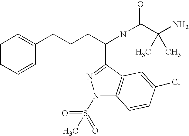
C(NC(=O)C(N)(C)C)(CCCC1=CC=CC=C1)C1=NN(S(=O)(=O)C)C2=C1C=C(Cl)C=C2
